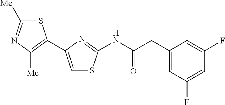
S1C([Me])=NC([Me])=C1C1=CSC(NC(CC2=CC(F)=CC(F)=C2)=O)=N1
